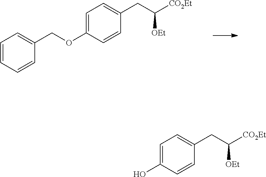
C1=C(OCC2=CC=CC=C2)C=CC(CC([CO2Et])[OEt])=C1.C1=C(O)C=CC(CC([CO2Et])[OEt])=C1
